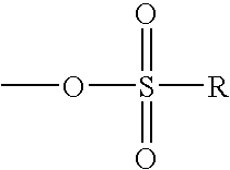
O(S(=O)([R])=O)C
